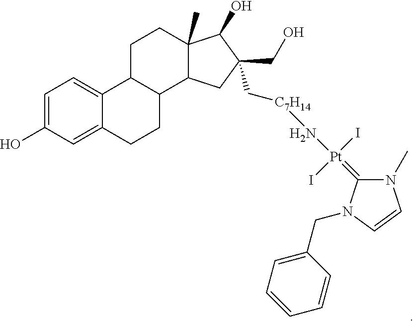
C1=C(O)C=C2C(=C1)C1C(CC2)C2C(C)(CC1)C(O)C(CO)(C[C7H14]N[Pt](I)(I)=C1N(C)C=CN1CC1=CC=CC=C1)C2
